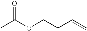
O(C(C)=O)CCC=C
